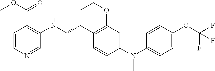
C1=CN=CC(NCC2CCOC3=C2C=CC(N(C2=CC=C(OC(F)(F)F)C=C2)C)=C3)=C1C(OC)=O
